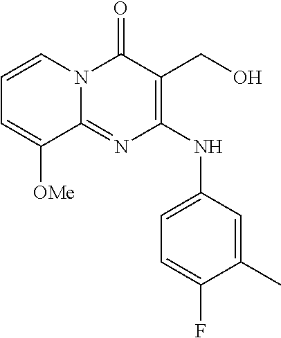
C1=C([OMe])C2=NC(NC3=CC=C(F)C(C)=C3)=C(CO)C(=O)N2C=C1
